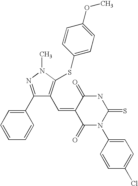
C1(C2=CC=CC=C2)=NN(C)C(SC2=CC=C(OC)C=C2)=C1C=C1C(=O)N(C2=CC=C(Cl)C=C2)C(=S)NC1=O
